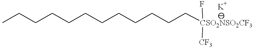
CCCCCCCCCCCC[CSO2NSO2CF3](F)[CF3]
